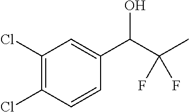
C1(Cl)=C(Cl)C=CC(C(C(C)(F)F)O)=C1
